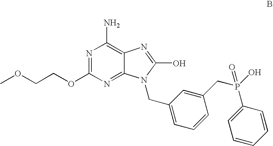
C12=NC(OCCOC)=NC(N)=C1N=C(O)N2CC1=CC=CC(CP(O)(=O)C2=CC=CC=C2)=C1
